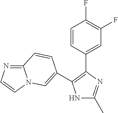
N1C(C)=NC(C2=CC(F)=C(F)C=C2)=C1C1=CN2C(=NC=C2)C=C1
